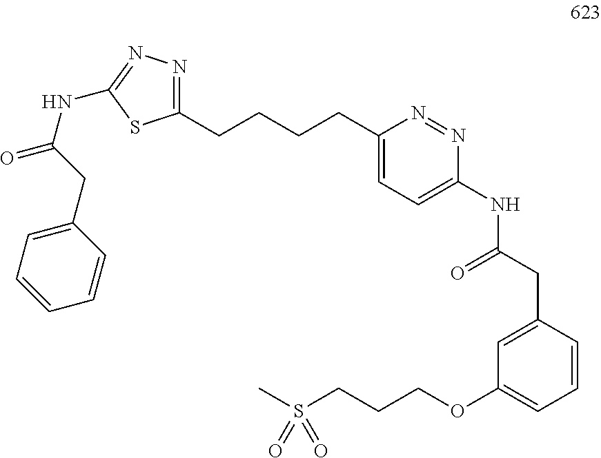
N(C1=NN=C(CCCCC2=CC=C(NC(CC3=CC(OCCCS(C)(=O)=O)=CC=C3)=O)N=N2)S1)C(=O)CC1=CC=CC=C1
